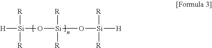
[H][Si](O[Si](O[Si]([H])([R])[R])([R])[R])([R])[R]
